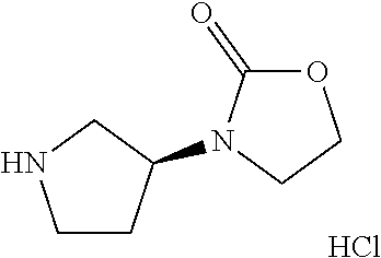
C1CC(N2CCOC2=O)CN1.Cl
